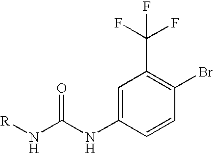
C1=C(NC(N[R])=O)C=CC(Br)=C1C(F)(F)F
